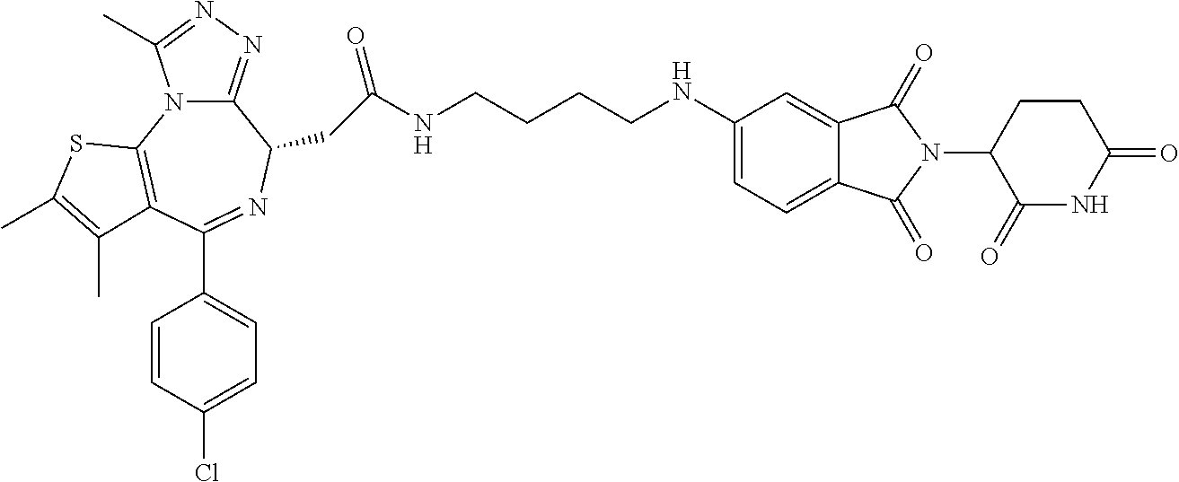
C1=C2C(=CC=C1NCCCCNC(=O)CC1N=C(C3=CC=C(Cl)C=C3)C3=C(N4C1=NN=C4C)SC(C)=C3C)C(=O)N(C1CCC(=O)NC1=O)C2=O
